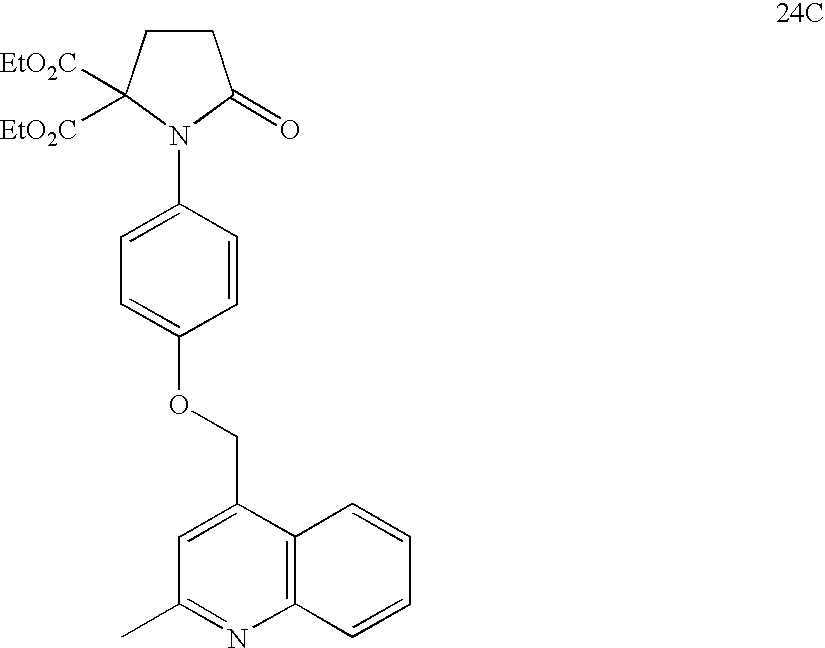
C1CC([EtO2C])([EtO2C])N(C2=CC=C(OCC3=CC(C)=NC4=C3C=CC=C4)C=C2)C1=O
